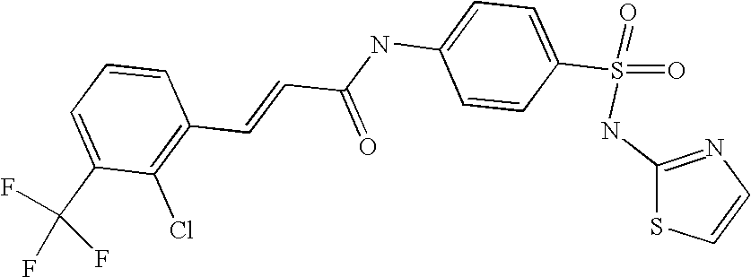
C(=CC(NC1=CC=C(S(NC2=NC=CS2)(=O)=O)C=C1)=O)C1=C(Cl)C(C(F)(F)F)=CC=C1
